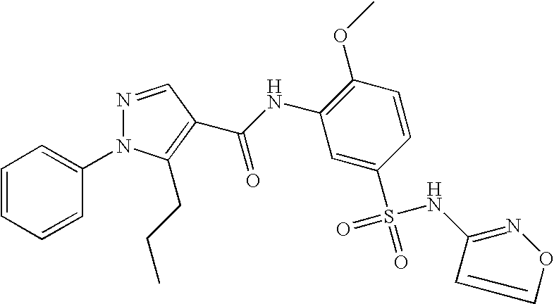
C1=CC=CC(N2N=CC(C(NC3=C(OC)C=CC(S(=O)(NC4=NOC=C4)=O)=C3)=O)=C2CCC)=C1
